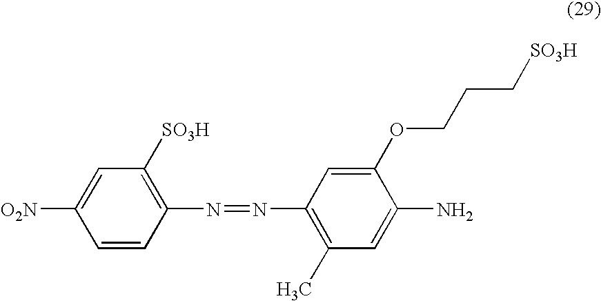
C1=C([O2N])C=CC(N=NC2=C(C)C=C(N)C(OCCC[SO3H])=C2)=C1[SO3H]
